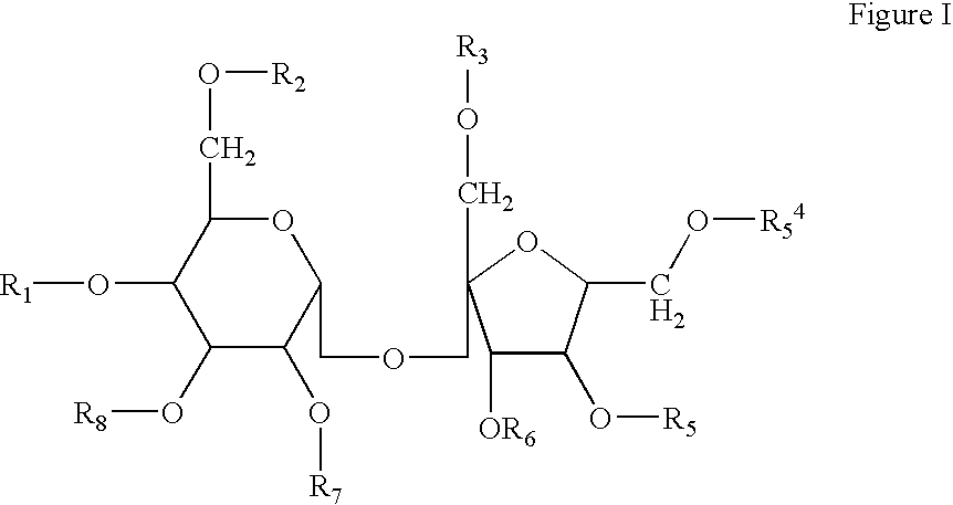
C1(O[R1])C(O[R8])C(O[R7])C(COCC2(CO[R3])C([OR6])C(O[R5])C(CO[R54])O2)OC1CO[R2]
